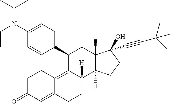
C(N(C(C)C)C1=CC=C(C2C3=C4C(=CC(=O)CC4)CCC3([H])C3([H])C(C)(C2)C(O)(C#CC(C)(C)C)CC3)C=C1)C
